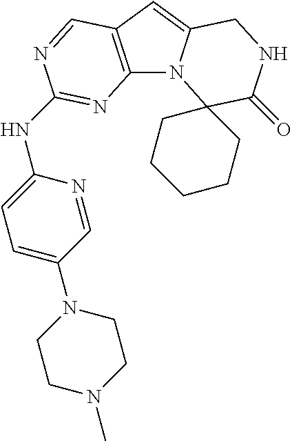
C12=C(C=C3N1C1(C(=O)NC3)CCCCC1)C=NC(NC1=CC=C(N3CCN(C)CC3)C=N1)=N2
